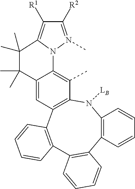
C12=C(N([LB])C3=C(C4=C(C=CC=C4)C4=C1C=CC=C4)C=C1C(=C3C)N3N(C)=C([R2])C([R1])=C3C(C)(C)C1(C)C)C=CC=C2
